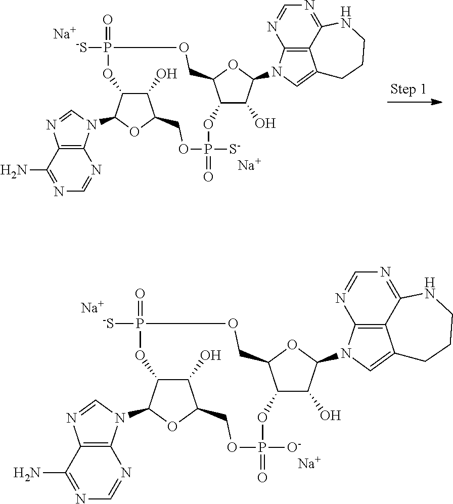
C1(O)C2C(N3C4=C(N=C3)C(N)=NC=N4)OC1COP([O-])(=O)OC1C(O)C(N3C4=C5C(=C3)CCCNC5=NC=N4)OC1COP([-S])(=O)O2.[Na].[Na].C1(O)C2C(N3C4=C(N=C3)C(N)=NC=N4)OC1COP([S-])(=O)OC1C(O)C(N3C4=C5C(=C3)CCCNC5=NC=N4)OC1COP([-S])(=O)O2.[Na].[Na]
